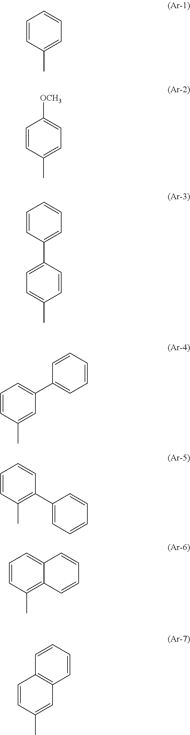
C1=CC(C)=CC=C1.C1=CC(C)=CC=C1[OCH3].C1=C(C2=CC=CC=C2)C=CC(C)=C1.C1=CC(C)=CC(C2=CC=CC=C2)=C1.C1=CC(C)=C(C2=CC=CC=C2)C=C1.C1=CC(C)=C2C(=C1)C=CC=C2.C1=CC(C)=CC2=C1C=CC=C2
